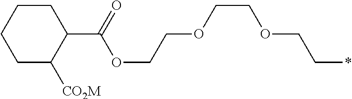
C1(C(=O)OCCOCCOCC*)C([CO2M])CCCC1
